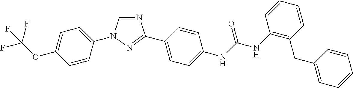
C1=C(N2C=NC(C3=CC=C(NC(NC4=C(CC5=CC=CC=C5)C=CC=C4)=O)C=C3)=N2)C=CC(OC(F)(F)F)=C1
